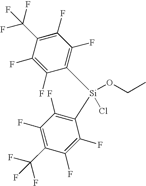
C1(F)=C(F)C(C(F)(F)F)=C(F)C(F)=C1[Si](C1=C(F)C(F)=C(C(F)(F)F)C(F)=C1F)(OCC)Cl
